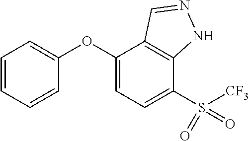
C1=CC=CC(OC2=CC=C(S(=O)(=O)[CF3])C3=C2C=NN3)=C1
